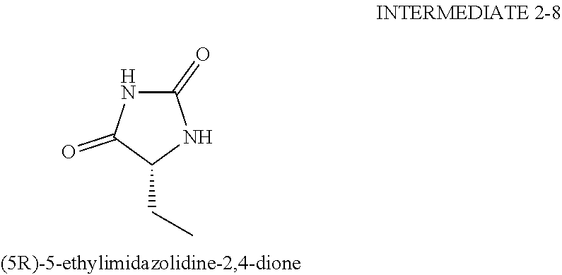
O=C1NC(=O)C(CC)N1
